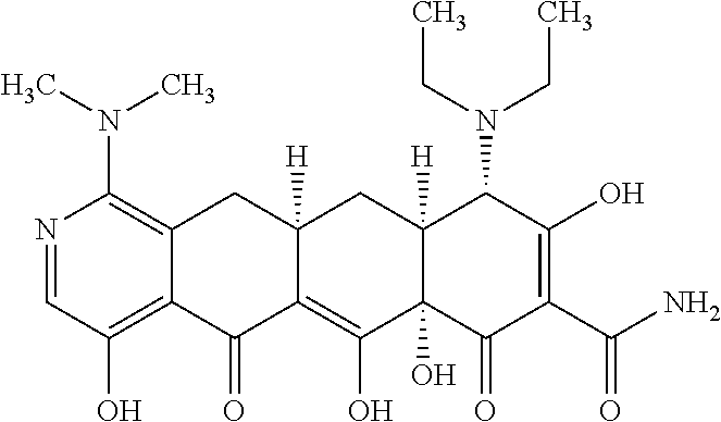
N1=CC(O)=C2C(=C1N(C)C)CC1([H])CC3([H])C(N(CC)CC)C(O)=C(C(=O)N)C(=O)C3(O)C(O)=C1C2=O
